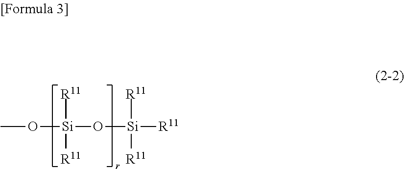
[Si]([R11])([R11])(O[Si]([R11])([R11])[R11])OC
